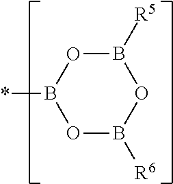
O1B(*)OB([R6])OB1[R5]
